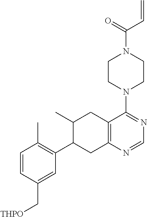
C1=CC(C[THPO])=CC(C2CC3=C(CC2C)C(N2CCN(C(=O)C=C)CC2)=NC=N3)=C1C
